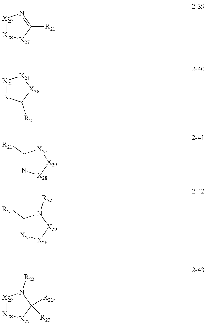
[X29]1=[X28][X27]C([R21])=N1.[X25]1=NC([R21])[X26][X24]1.C1([R21])=N[X28][X29][X27]1.C1([R21])=[X27][X28][X29]N1[R22].[X29]1=[X28][X27]C([R21])([R23])N1[R22]
